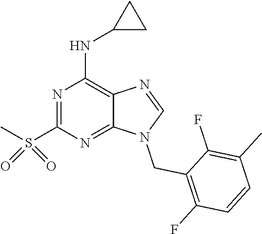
N1(CC2=C(F)C=CC(C)=C2F)C=NC2=C(NC3CC3)N=C(S(=O)(=O)C)N=C12
